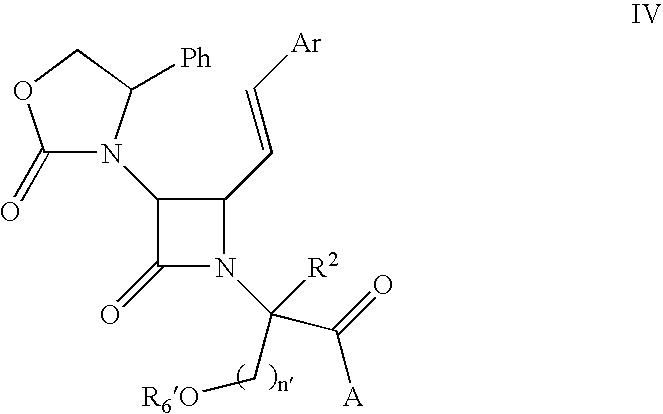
C1(N2C(=O)OCC2[Ph])C(=O)N(C(C[R6O])(C(=O)[A])[R2])C1C=C[Ar]
